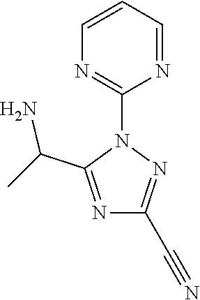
C1(C#N)=NN(C2=NC=CC=N2)C(C(C)N)=N1
